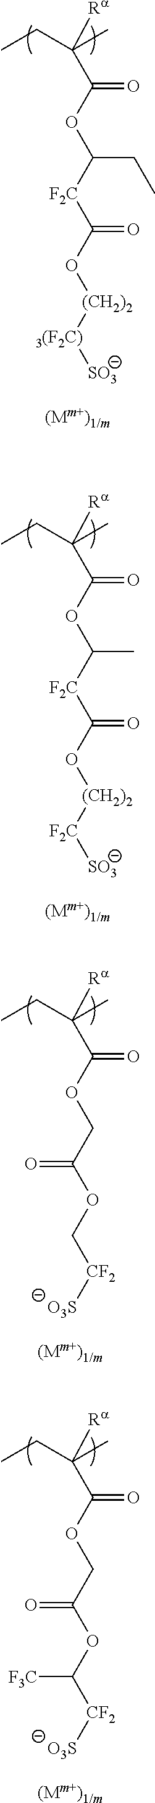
[Ra]C(C(OC([F2C]C(O[(CH2)2][3(F2C)][SO3])=O)CC)=O)(C)CC.[Ra]C(C(OC([F2C]C(O[(CH2)2][F2C][SO3])=O)C)=O)(C)CC.[Ra]C(C(OCC(OC[CF2][O3S])=O)=O)(C)CC.[Ra]C(C(OCC(OC([CF2][O3S])[F3C])=O)=O)(C)CC
